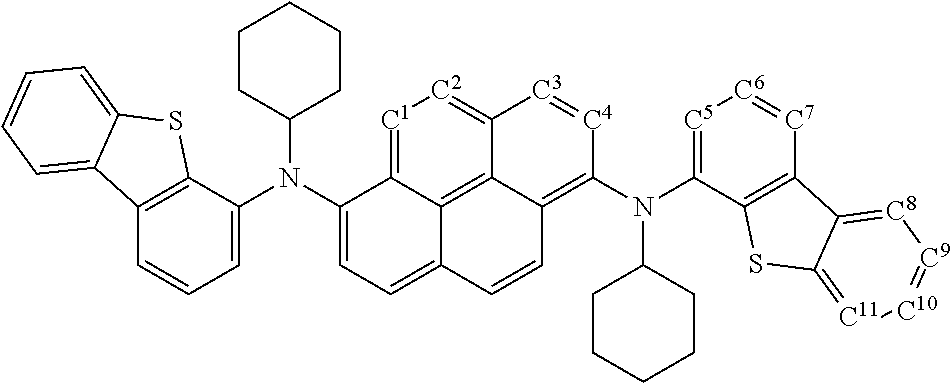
C12=C(C(N(C3=CC=C4C5=C6C(=C(N(C7CCCCC7)C7=[C5][C6]=[C7]C8=C7SC7=[C11][C10]=[C9][C8]=C87)[C4]=[C3]C6=[C2][C1]=C35)C=C4)C3CCCCC3)=CC=C1)SC1=CC=CC=C21
